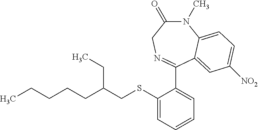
CCCCCC(CC)CSC1=CC=CC=C1C1=NCC(=O)N(C)C2=CC=C([NO2])C=C12
